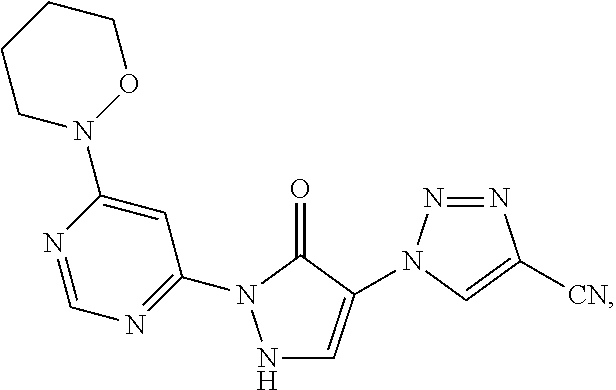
N1(C2=CC(N3NC=C(N4N=NC([CN])=C4)C3=O)=NC=N2)OCCCC1
